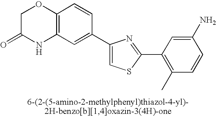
C1C(=O)NC2=C(O1)C=CC(C1=CSC(C3=C(C)C=CC(N)=C3)=N1)=C2
